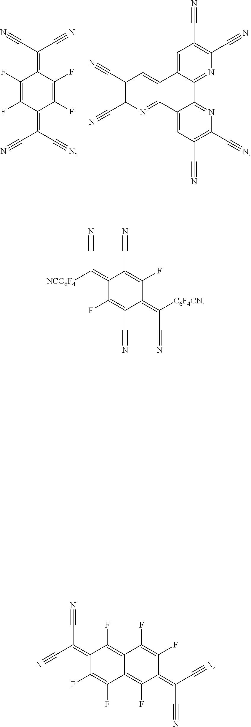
C(C#N)(=C1C(F)=C(F)C(=C(C#N)C#N)C(F)=C1F)C#N.C1(C#N)=C(C#N)N=C2C(=C1)C1=CC(C#N)=C(C#N)N=C1C1=NC(C#N)=C(C#N)C=C21.C1(C#N)=C(F)C(=C([C6F4CN])C#N)C(C#N)=C(F)C1=C(C#N)[NCC6F4].C(C#N)(C#N)=C1C(F)=C(F)C2=C(F)C(=C(C#N)C#N)C(F)=C(F)C2=C1F
